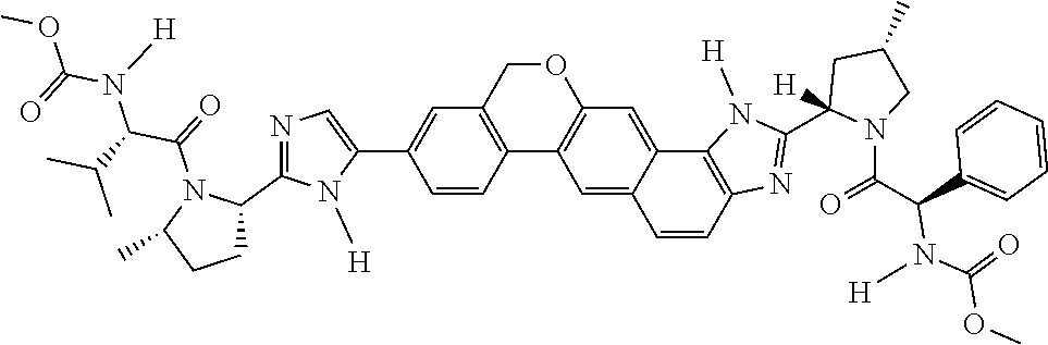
C1=CC2=C(C=C1C1=CN=C(C3N(C(=O)C(C(C)C)N(C(OC)=O)[H])C(C)CC3)N1[H])COC1=C2C=C2C(=C1)C1=C(C=C2)N=C(C2([H])N(C(C(C3=CC=CC=C3)N([H])C(=O)OC)=O)CC(C)C2)N1[H]
